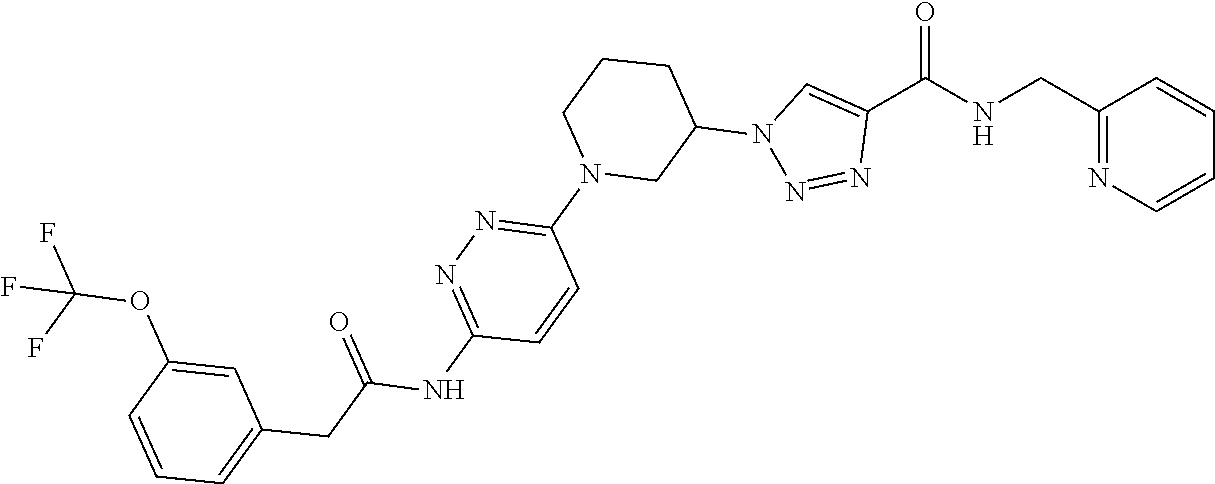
O=C(NCC1=NC=CC=C1)C1=CN(C2CCCN(C3=NN=C(NC(CC4=CC=CC(OC(F)(F)F)=C4)=O)C=C3)C2)N=N1
